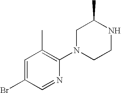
C1=C(Br)C=NC(N2CCNC(C)C2)=C1C
